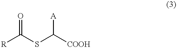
[R]C(SC([COOH])[A])=O
